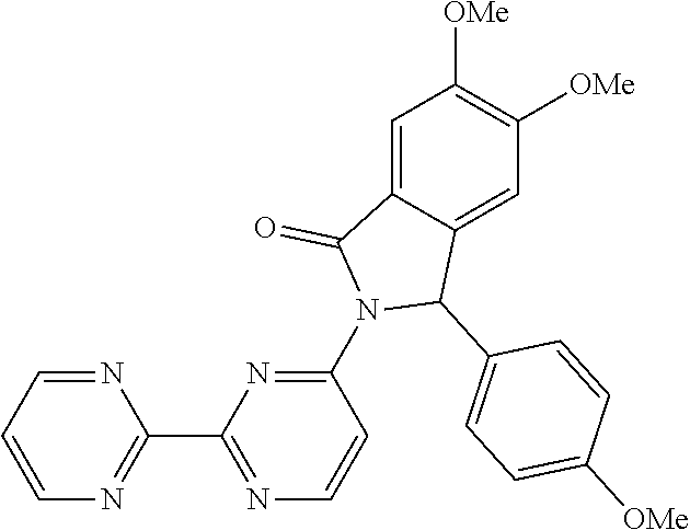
C1(N2C(C3=CC=C([OMe])C=C3)C3=CC([OMe])=C([OMe])C=C3C2=O)=NC(C2=NC=CC=N2)=NC=C1
